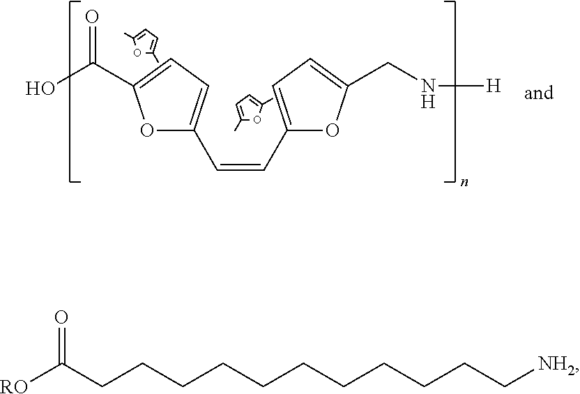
O1C(C)=CC=C1C.C(=CC1=CC=C(CN[H])O1)C1=CC=C(C(O)=O)O1.CC1=CC=C(C)O1.[RO]C(CCCCCCCCCCC[NH2])=O
